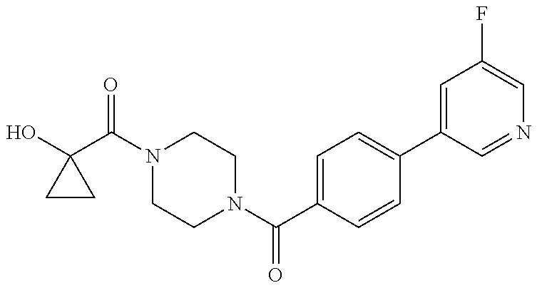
C1(O)(C(N2CCN(C(C3=CC=C(C4=CC(F)=CN=C4)C=C3)=O)CC2)=O)CC1
